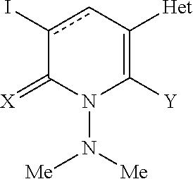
c1(I)cC([Het])=C([Y])N(N([Me])[Me])C1=[X]
